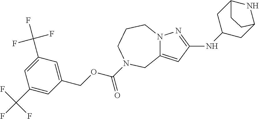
C(OCC1=CC(C(F)(F)F)=CC(C(F)(F)F)=C1)(=O)N1CCCN2C(=CC(NC3CC4NC(C3)CC4)=N2)C1
